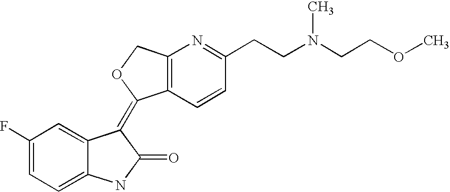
C1(F)=CC=C2C(=C1)C(=C1C3=C(CO1)N=C(CCN(CCOC)C)C=C3)C(=O)N2
